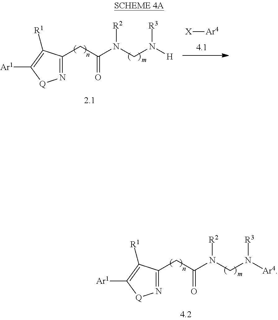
C(C(N(CN([H])[R3])[R2])=O)C1=N[Q]C([Ar1])=C1[R1].[X][Ar4].C(C(N(CN([Ar4])[R3])[R2])=O)C1=N[Q]C([Ar1])=C1[R1]
